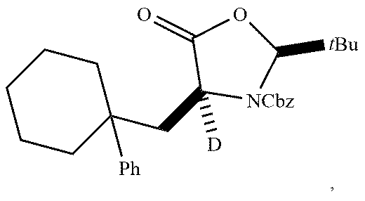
C1C([Ph])(CC2([D])[NCbz]C([tBu])OC2=O)CCCC1
